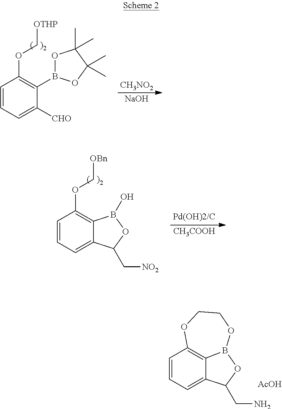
C1=CC=C([CHO])C(B2OC(C)(C)C(C)(C)O2)=C1OC[OTHP].[CH3NO2].[NaOH].[CH3COOH].C1=CC=C2C(=C1OC[OBn])B(O)OC2C[NO2].C1=CC=C2C3=C1OCCOB3OC2CN.[AcOH]
